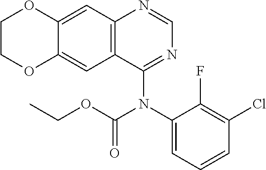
C12=CC3=C(C(N(C4=CC=CC(Cl)=C4F)C(OCC)=O)=NC=N3)C=C1OCCO2
